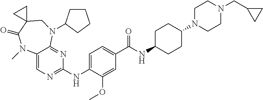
C12=CN=C(NC3=CC=C(C(NC4CCC(N5CCN(CC6CC6)CC5)CC4)=O)C=C3OC)N=C1N(C1CCCC1)CC1(C(=O)N2C)CC1
